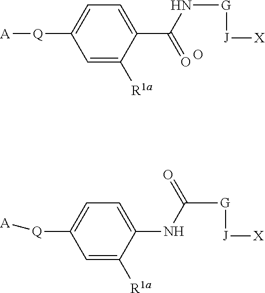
O.[J]([G]NC(C1=CC=C([Q][A])C=C1[R1a])=O)[X].[J]([G]C(NC1=CC=C([Q][A])C=C1[R1a])=O)[X]
